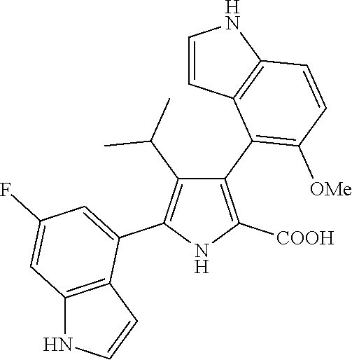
C1(C2=C([OMe])C=CC3=C2C=CN3)=C([COOH])NC(C2=CC(F)=CC3=C2C=CN3)=C1C(C)C
